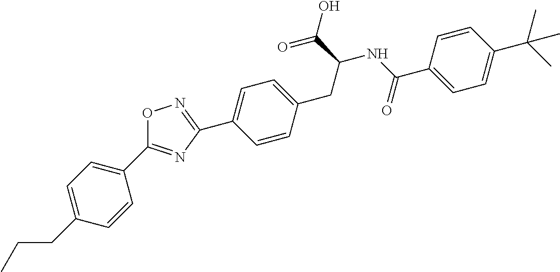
C1(C2=NC(C3=CC=C(CC(C(=O)O)NC(C4=CC=C(C(C)(C)C)C=C4)=O)C=C3)=NO2)=CC=C(CCC)C=C1
